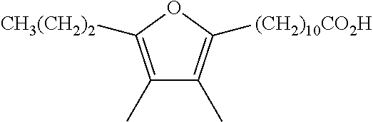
C1(C)=C([CH3(CH2)2])OC([(CH2)10CO2H])=C1C
